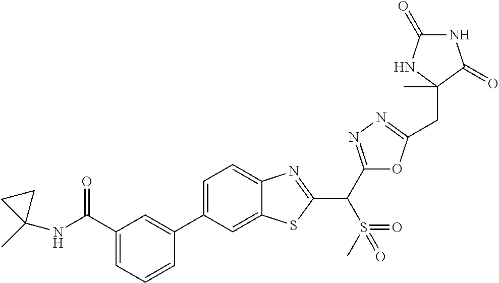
C1=CC=C(C(NC2(C)CC2)=O)C=C1C1=CC=C2C(=C1)SC(C(C1=NN=C(CC3(C)NC(=O)NC3=O)O1)S(C)(=O)=O)=N2
